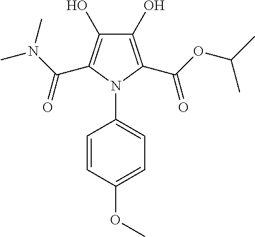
C1(O)=C(C(OC(C)C)=O)N(C2=CC=C(OC)C=C2)C(C(N(C)C)=O)=C1O
